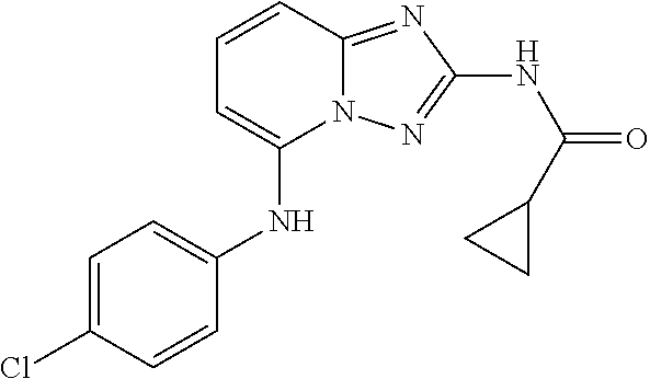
N(C1=CC=CC2=NC(NC(=O)C3CC3)=NN12)C1=CC=C(Cl)C=C1
